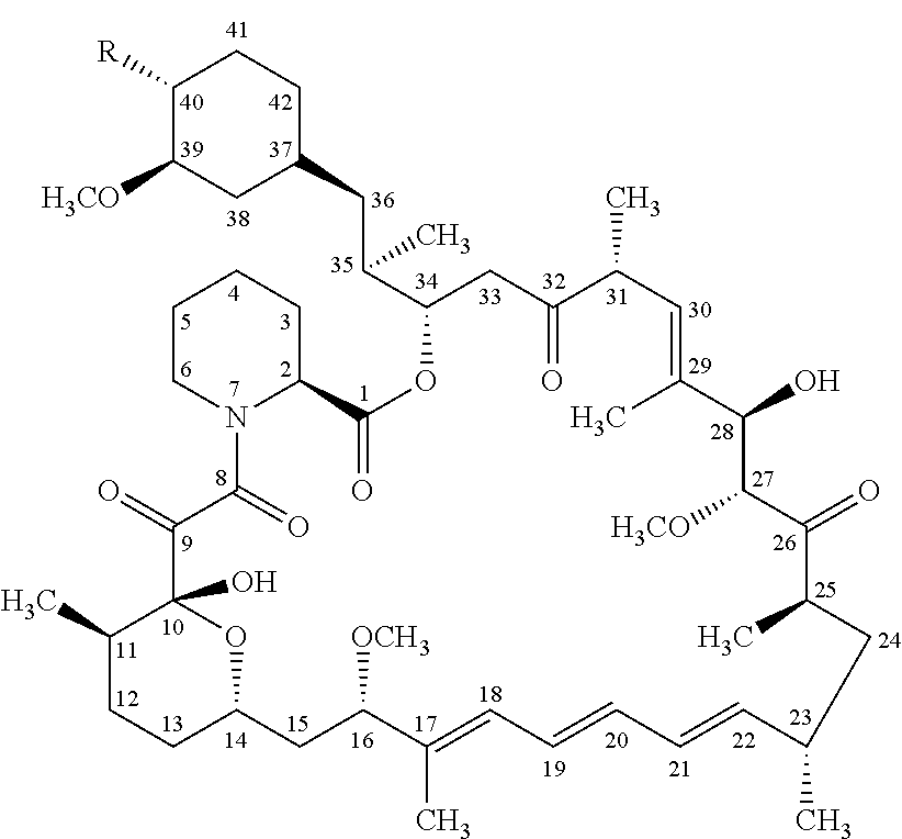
C1([R])C([H3CO])CC(CC(C2OC(=O)C3CCCCN3C(=O)C(=O)C3(O)C(C)CCC(O3)CC([OCH3])C(C)=CC=CC=CC(C)CC(C)C(=O)C([H3CO])C(O)C(C)=CC(C)C(=O)C2)C)CC1
